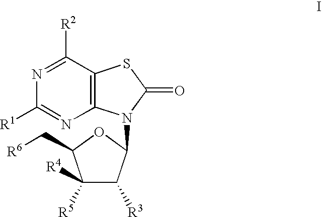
N1=C([R2])C2=C(N=C1[R1])N(C1C([R3])C([R5])([R4])C(C[R6])O1)C(=O)S2
